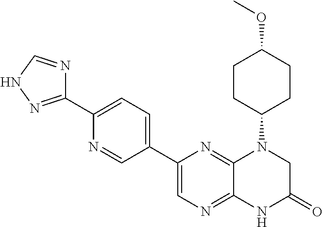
C1(C2=CN=C3C(=N2)N(C2CCC(OC)CC2)CC(=O)N3)=CC=C(C2=NNC=N2)N=C1
